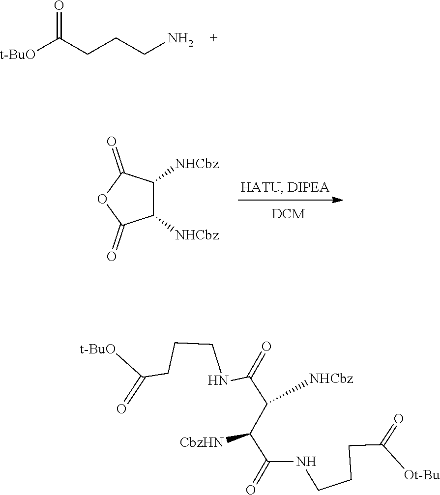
C1([NHCbz])C([NHCbz])C(=O)OC1=O.[t-BuO]C(CCCN)=O.N(CCCC(=O)[t-BuO])C(=O)C(C([CbzHN])C(=O)NCCCC(=O)[Ot-Bu])[NHCbz]
